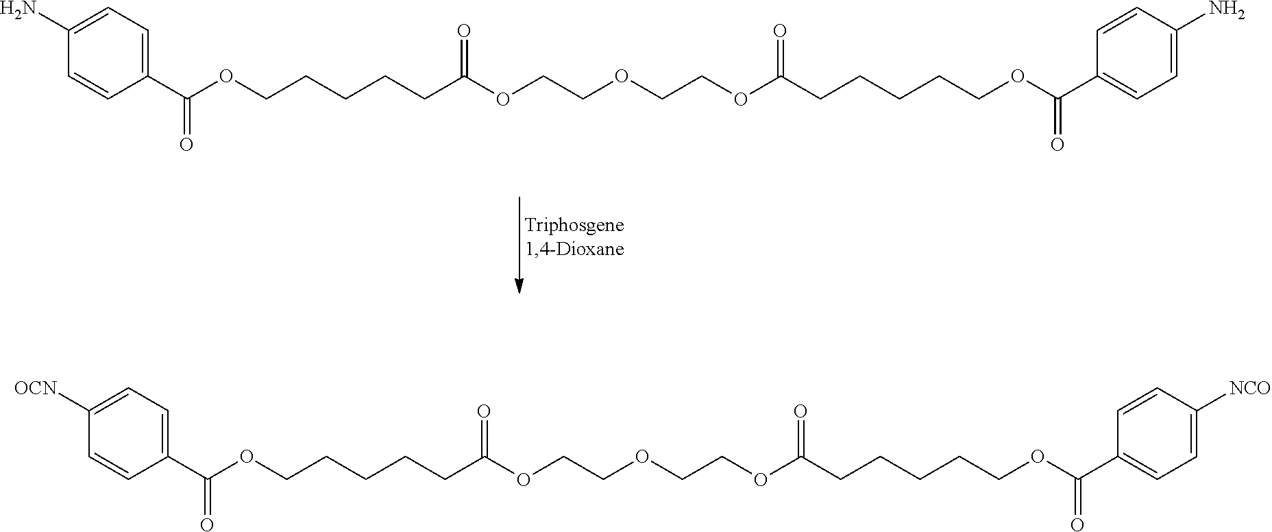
C(CCCCC(OCCOCCOC(CCCCCOC(=O)C1=CC=C(N)C=C1)=O)=O)OC(=O)C1=CC=C(N)C=C1.C(CCCCC(OCCOCCOC(CCCCCOC(=O)C1=CC=C([NCO])C=C1)=O)=O)OC(=O)C1=CC=C([OCN])C=C1
